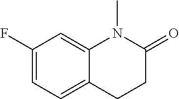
C1(F)=CC=C2C(=C1)N(C)C(=O)CC2
